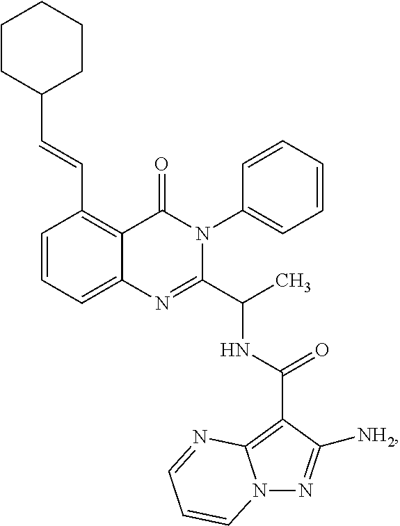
C1(C=CC2CCCCC2)=C2C(=CC=C1)N=C(C(C)NC(C1=C3N(N=C1[NH2])C=CC=N3)=O)N(C1=CC=CC=C1)C2=O
